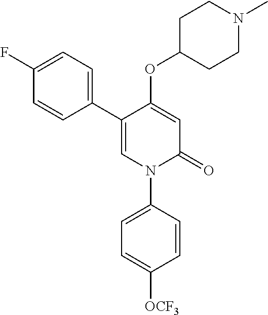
C1=C(OC2CCN(C)CC2)C(C2=CC=C(F)C=C2)=CN(C2=CC=C([OCF3])C=C2)C1=O
